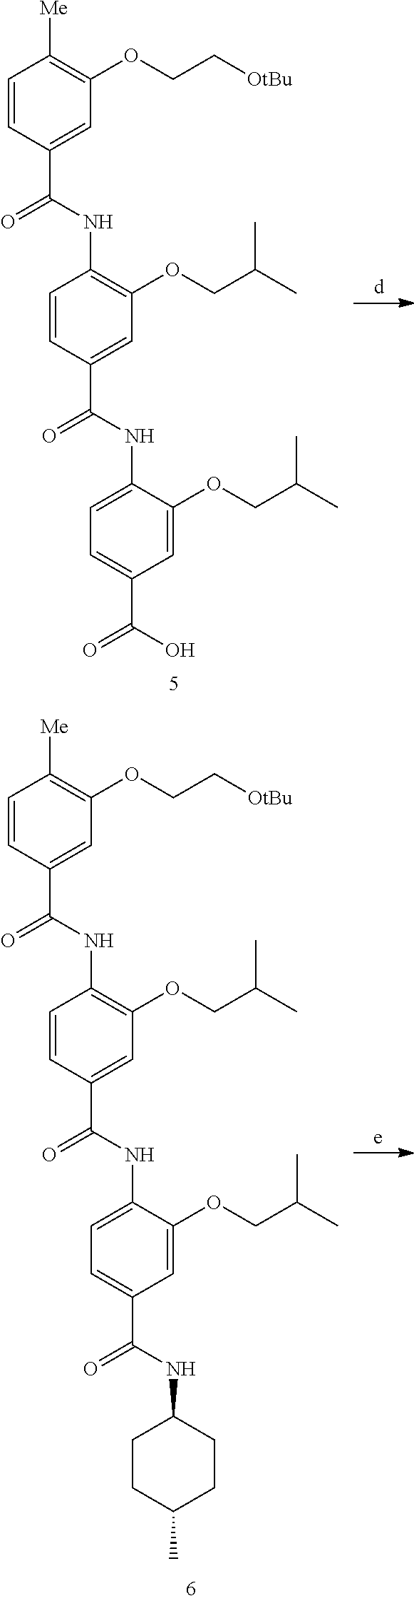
C1=C(NC(C2=CC(OCC(C)C)=C(NC(=O)C3=CC(OCC[OtBu])=C([Me])C=C3)C=C2)=O)C(OCC(C)C)=CC(C(NC2CCC(C)CC2)=O)=C1.C1=C(NC(C2=CC(OCC(C)C)=C(NC(=O)C3=CC(OCC[OtBu])=C([Me])C=C3)C=C2)=O)C(OCC(C)C)=CC(C(O)=O)=C1
